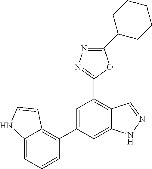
C1=C(C2=C3C(=CC=C2)NC=C3)C=C2C(=C1C1=NN=C(C3CCCCC3)O1)C=NN2
